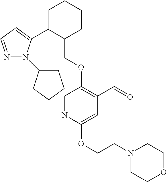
C1C(C2=CC=NN2C2CCCC2)C(COC2=C(C=O)C=C(OCCN3CCOCC3)N=C2)CCC1
